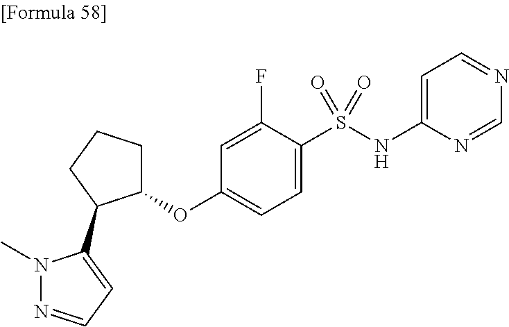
O(C1=CC=C(S(NC2=CC=NC=N2)(=O)=O)C(F)=C1)C1CCCC1C1=CC=NN1C
